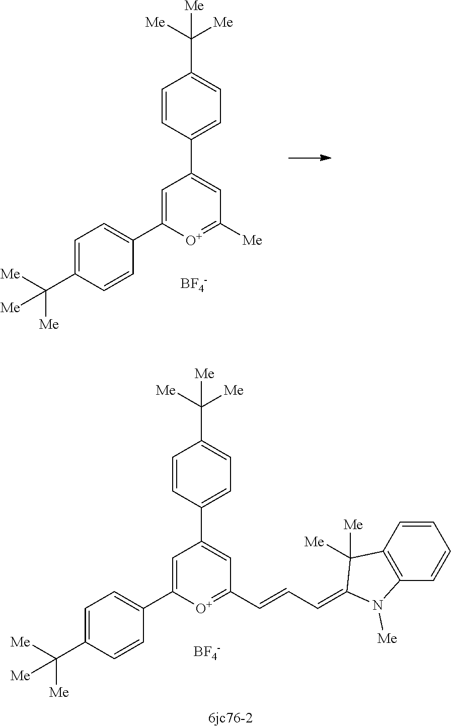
C1=CC(C2=CC([Me])=[O+]C(C3=CC=C(C([Me])([Me])[Me])C=C3)=C2)=CC=C1C([Me])([Me])[Me].[BF4-].[BF4-].C1=CC(C2=CC(C=CC=C3N([Me])C4=C(C3([Me])[Me])C=CC=C4)=[O+]C(C3=CC=C(C([Me])([Me])[Me])C=C3)=C2)=CC=C1C([Me])([Me])[Me]
